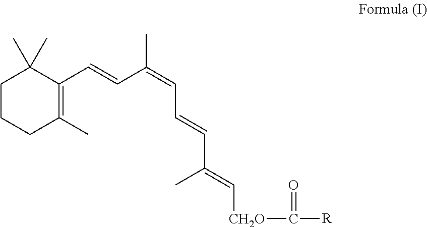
C1CCC(C)=C(C=CC(=CC=CC(C)=C[CH2O]C([R])=O)C)C1(C)C
